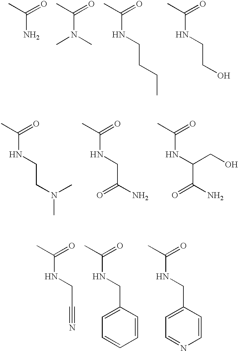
CC(=O)N.CC(=O)N(C)C.CC(=O)NCCCC.CC(=O)NCCO.CC(=O)NCCN(C)C.CC(=O)NCC(N)=O.CC(=O)NC(C(N)=O)CO.CC(=O)NCC#N.CC(=O)NCC1=CC=CC=C1.CC(=O)NCC1=CC=NC=C1
